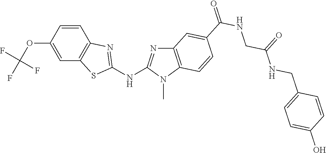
C1(OC(F)(F)F)=CC2=C(C=C1)N=C(NC1=NC3=C(N1C)C=CC(C(NCC(NCC1=CC=C(O)C=C1)=O)=O)=C3)S2
